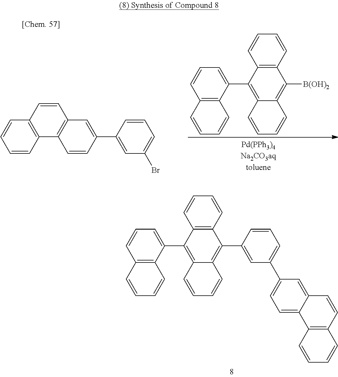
C1=CC2=C(C=C1)C=CC1=C2C=CC(C2=CC(Br)=CC=C2)=C1.C1=CC=C(C2=C3C(=C([B(OH)2])C4=C2C=CC=C4)C=CC=C3)C2=C1C=CC=C2.C1=CC=C(C2=C3C(=C(C4=CC(C5=CC=C6C(=C5)C=CC5=C6C=CC=C5)=CC=C4)C4=C2C=CC=C4)C=CC=C3)C2=C1C=CC=C2
